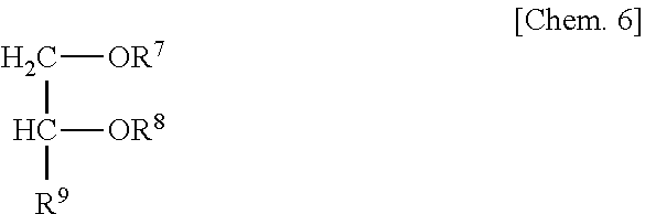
C([OR7])C([OR8])[R9]
